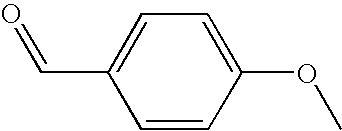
C1=CC(OC)=CC=C1C=O
